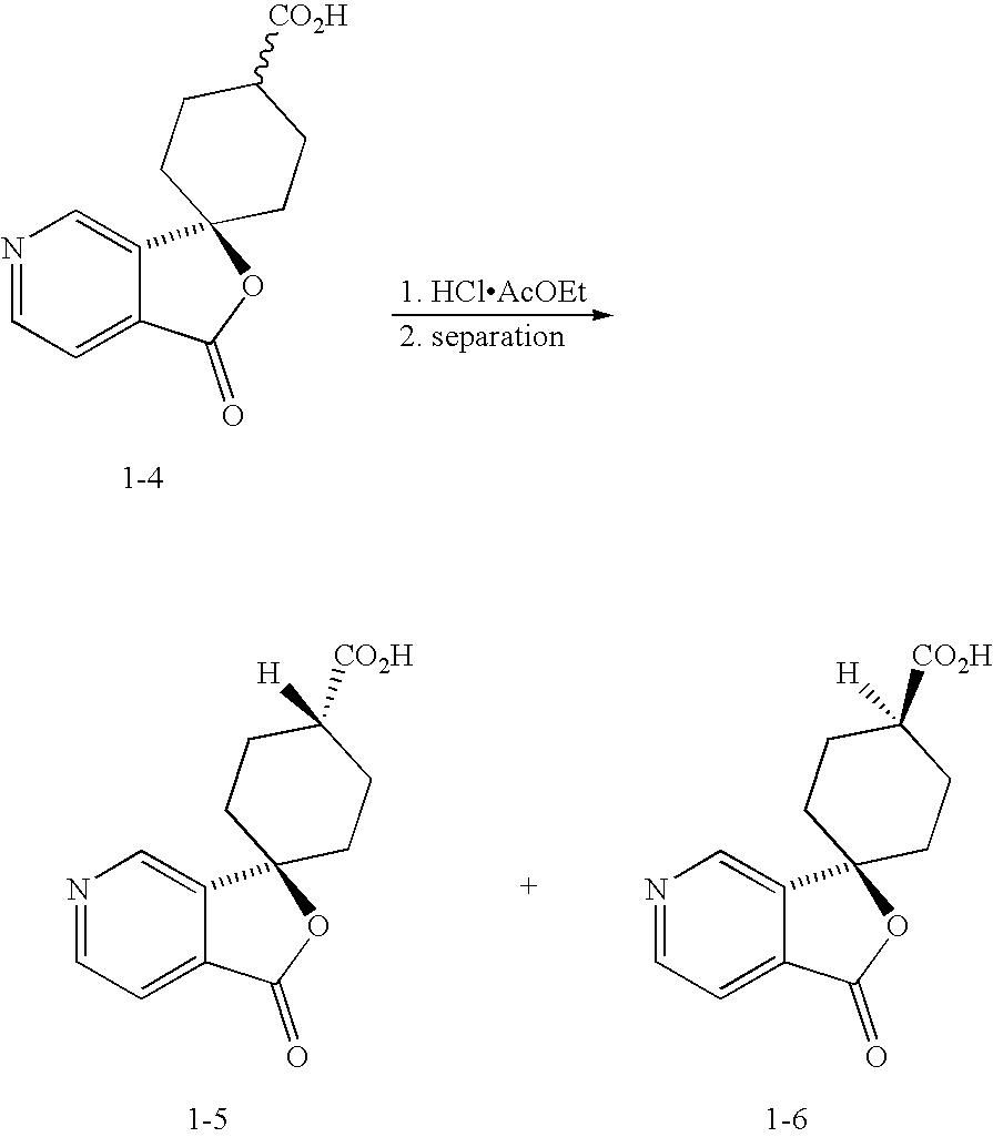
N1=CC=C2C(=C1)C1(OC2=O)CCC([CO2H])CC1.[1-4].N1=CC=C2C(=C1)C1(OC2=O)CCC([CO2H])([H])CC1.[1-5].N1=CC=C2C(=C1)C1(OC2=O)CCC([CO2H])([H])CC1.[1-6]
